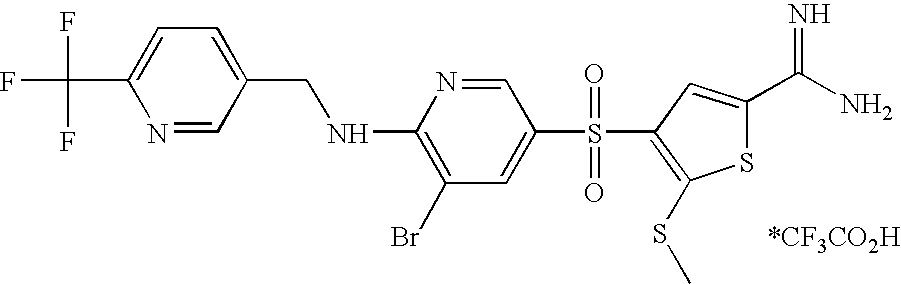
FC(F)(F)C1=CC=C(CNC2=C(Br)C=C(S(=O)(=O)C3=C(SC)SC(C(N)=N)=C3)C=N2)C=N1
